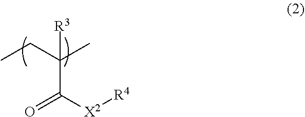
CCC(C)([R3])C([X2][R4])=O
